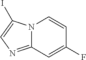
C12=NC=C(I)N1C=CC(F)=C2
